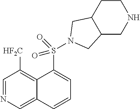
C1=NC=C2C(=C1[HF2C])C(S(=O)(=O)N1CC3C(CNCC3)C1)=CC=C2
